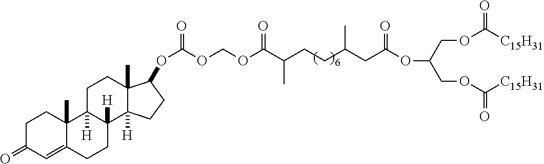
C(COC([C15H31])=O)(COC([C15H31])=O)OC(CC(CCC(C(OCOC(OC1C2(C)C([H])(CC1)C1([H])C([H])(CC2)C2(C)C(=CC(=O)CC2)CC1)=O)=O)C)C)=O
